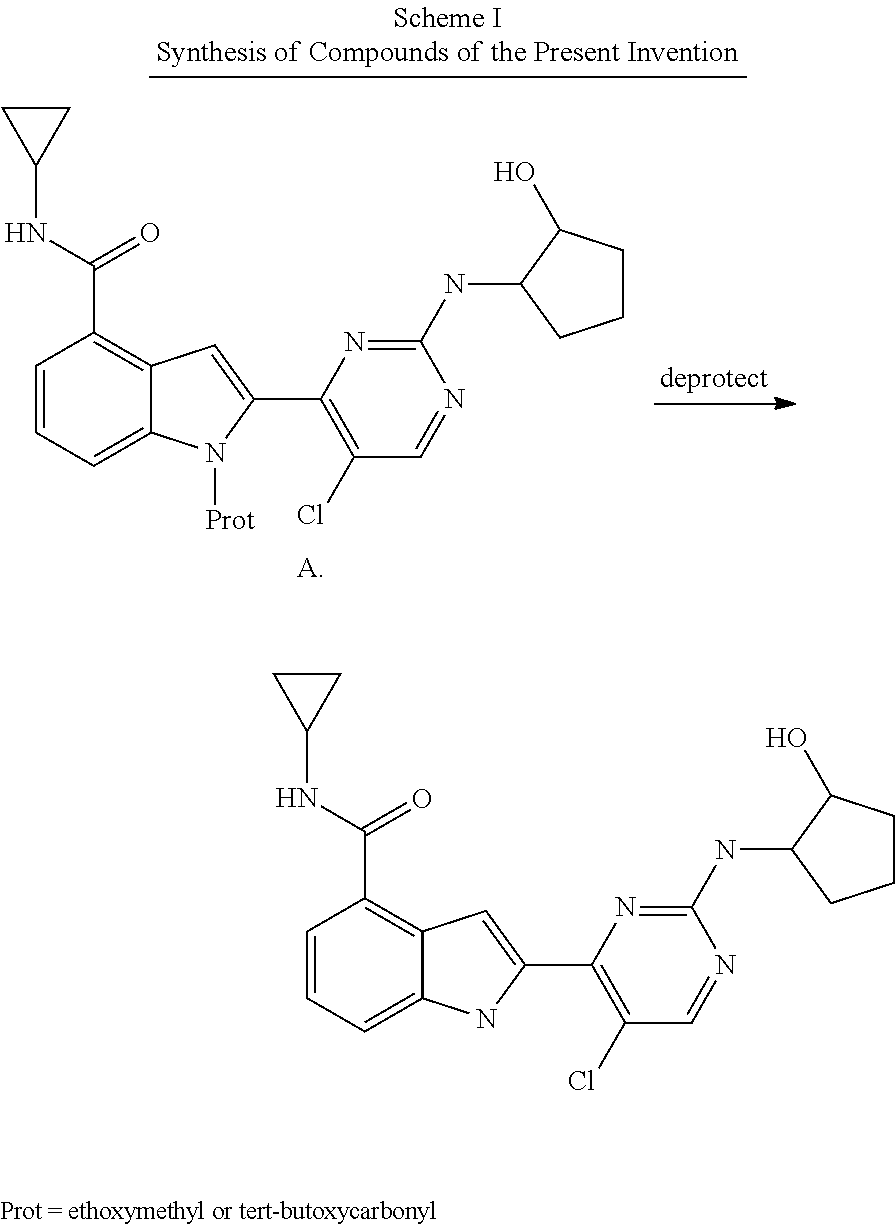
C1=CC=C2C(=C1C(NC1CC1)=O)C=C(C1=C(Cl)C=NC(NC3CCCC3O)=N1)N2[Prot].C1=CC=C2C(=C1C(NC1CC1)=O)C=C(C1=C(Cl)C=NC(NC3CCCC3O)=N1)N2
